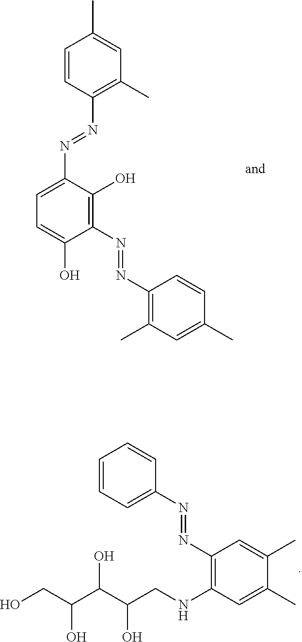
C1=CC(N=NC2=CC=C(O)C(N=NC3=C(C)C=C(C)C=C3)=C2O)=C(C)C=C1C.C1=CC(N=NC2=C(NCC(C(C(CO)O)O)O)C=C(C)C(C)=C2)=CC=C1
